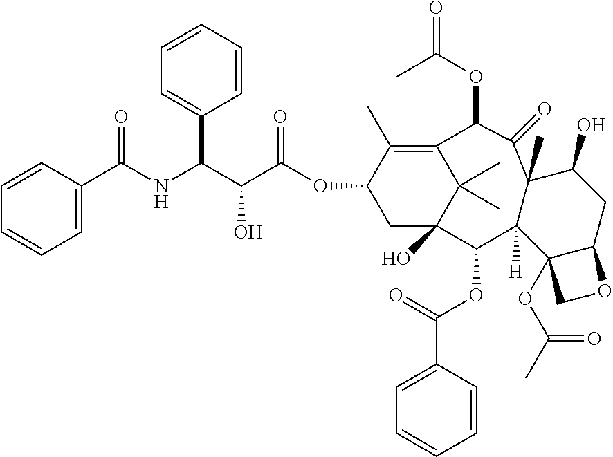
C1=C(C(NC(C(C(OC2CC3(O)C(C)(C)C(=C2C)C(OC(=O)C)C(=O)C2(C)C([H])(C3OC(=O)C3=CC=CC=C3)C3(OC(C)=O)C(CC2O)OC3)=O)O)C2=CC=CC=C2)=O)C=CC=C1
